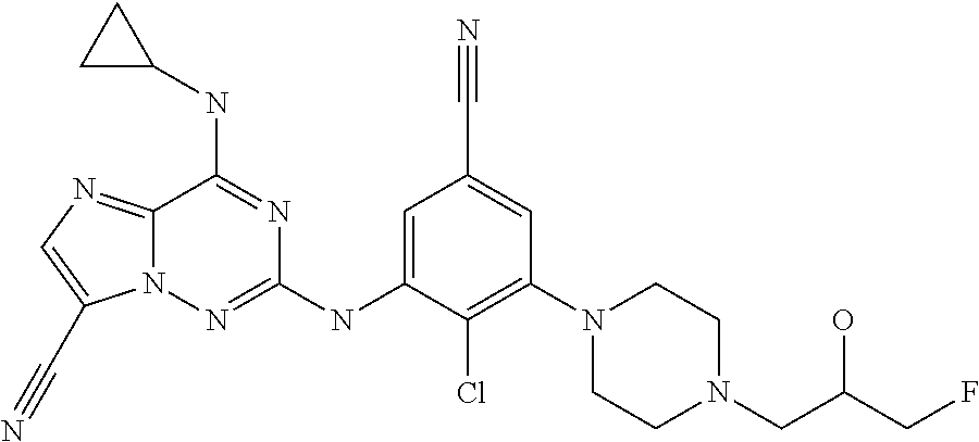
C12=NC=C(C#N)N1N=C(NC1=CC(C#N)=CC(N3CCN(CC(CF)O)CC3)=C1Cl)N=C2NC1CC1
